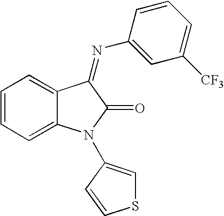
C1=CC=C2C(=C1)C(=NC1=CC([CF3])=CC=C1)C(=O)N2C1=CSC=C1
